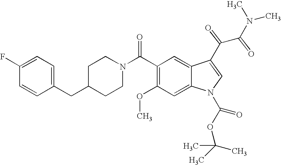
C1(F)=CC=C(CC2CCN(C(C3=C(OC)C=C4C(=C3)C(C(C(N(C)C)=O)=O)=CN4C(OC(C)(C)C)=O)=O)CC2)C=C1
